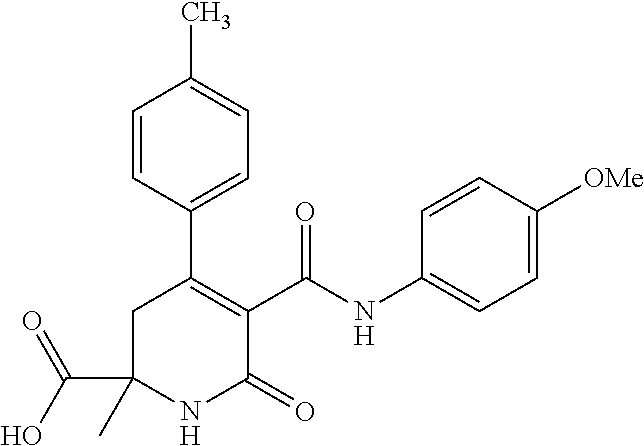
OC(=O)C1(C)NC(=O)C(C(=O)NC2=CC=C([OMe])C=C2)=C(C2=CC=C(C)C=C2)C1
